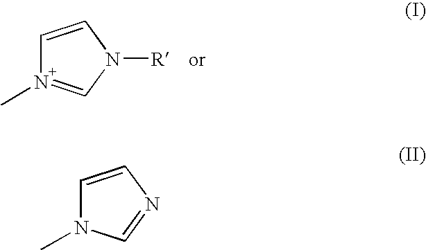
C1=CN([R])C=N1C.C1=CN=CN1C
